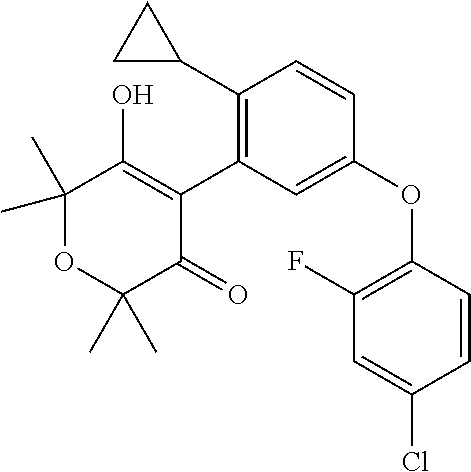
C1(C2CC2)=C(C2=C(O)C(C)(C)OC(C)(C)C2=O)C=C(OC2=C(F)C=C(Cl)C=C2)C=C1
